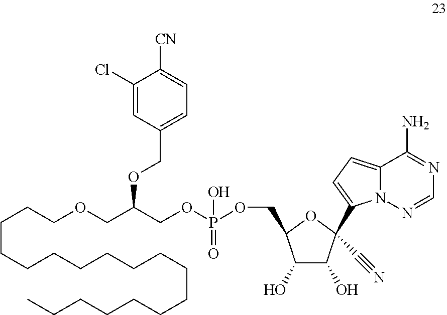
C1(Cl)=CC(COC(COCCCCCCCCCCCCCCCCCC)COP(OCC2C(O)C(O)C(C3=CC=C4N3N=CN=C4N)(C#N)O2)(=O)O)=CC=C1[CN]
